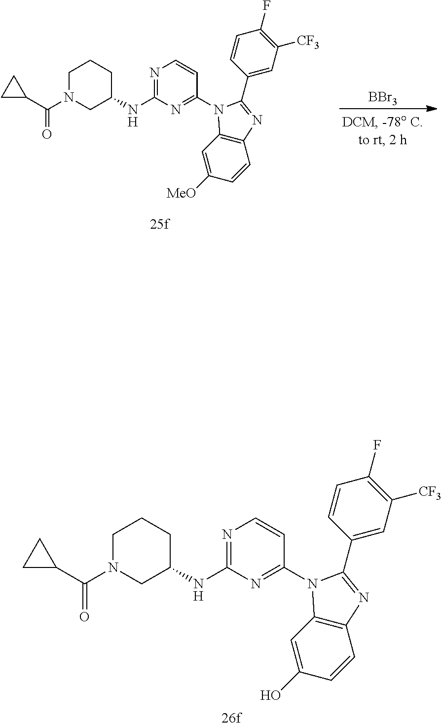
[BBr3].C1N(C(C2CC2)=O)CC(NC2=NC=CC(N3C(C4=CC([CF3])=C(F)C=C4)=NC4=C3C=C([MeO])C=C4)=N2)CC1.C1N(C(C2CC2)=O)CC(NC2=NC=CC(N3C(C4=CC([CF3])=C(F)C=C4)=NC4=C3C=C(O)C=C4)=N2)CC1
